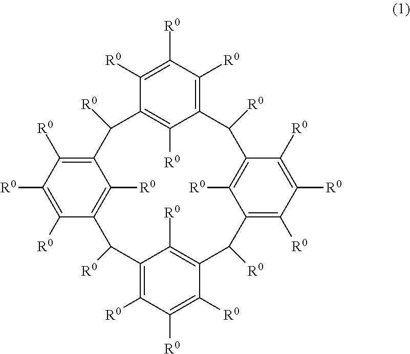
C1([R0])=C([R0])C2=C([R0])C(=C1[R0])C([R0])C1=C([R0])C(=C([R0])C([R0])=C1[R0])C([R0])C1=C([R0])C(=C([R0])C([R0])=C1[R0])C([R0])C1=C([R0])C(=C([R0])C([R0])=C1[R0])C2[R0]
